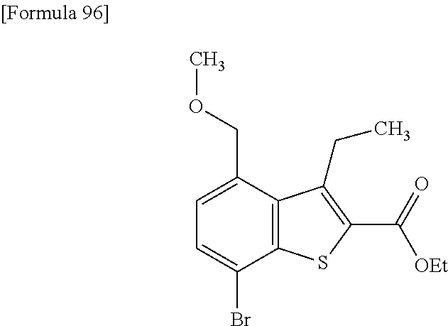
C1=C(Br)C2=C(C(COC)=C1)C(CC)=C(C(=O)[OEt])S2
